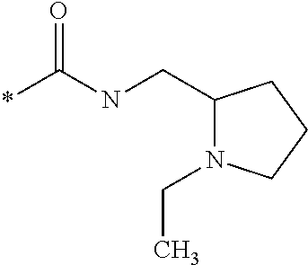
C1(CNC(*)=O)N(CC)CCC1
